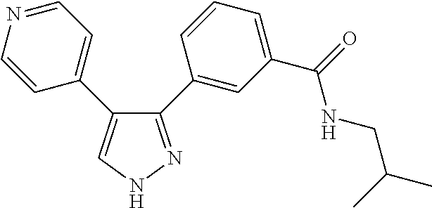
C1=CN=CC=C1C1=CNN=C1C1=CC(C(=O)NCC(C)C)=CC=C1
